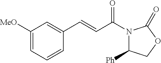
C1([MeO])=CC=CC(C=CC(N2C([Ph])COC2=O)=O)=C1
